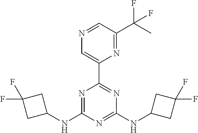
N1=C(NC2CC(F)(F)C2)N=C(NC2CC(F)(F)C2)N=C1C1=CN=CC(C(C)(F)F)=N1
